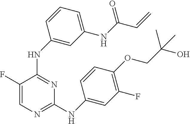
C1=C(F)C(NC2=CC(NC(=O)C=C)=CC=C2)=NC(NC2=CC(F)=C(OCC(O)(C)C)C=C2)=N1
